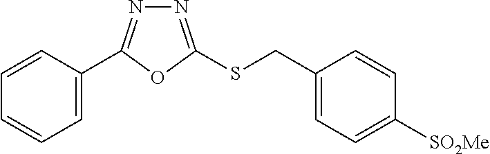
C1=C(C2=NN=C(SCC3=CC=C([SO2Me])C=C3)O2)C=CC=C1
